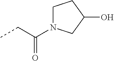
CCC(=O)N1CCC(O)C1
